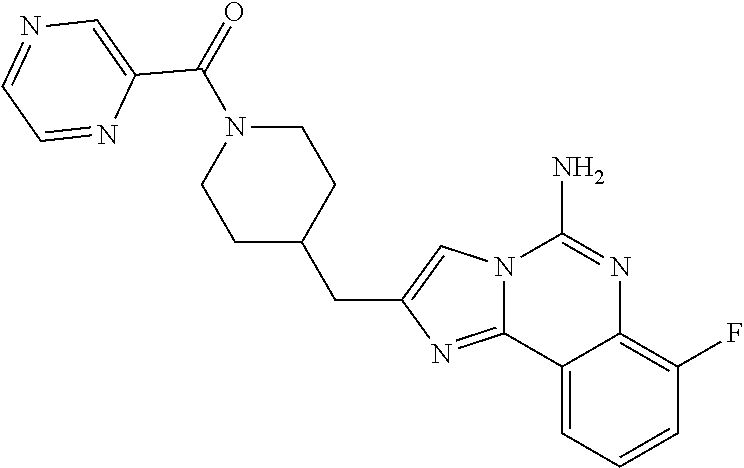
C12=CC=CC(F)=C1N=C(N)N1C2=NC(CC2CCN(C(=O)C3=CN=CC=N3)CC2)=C1
